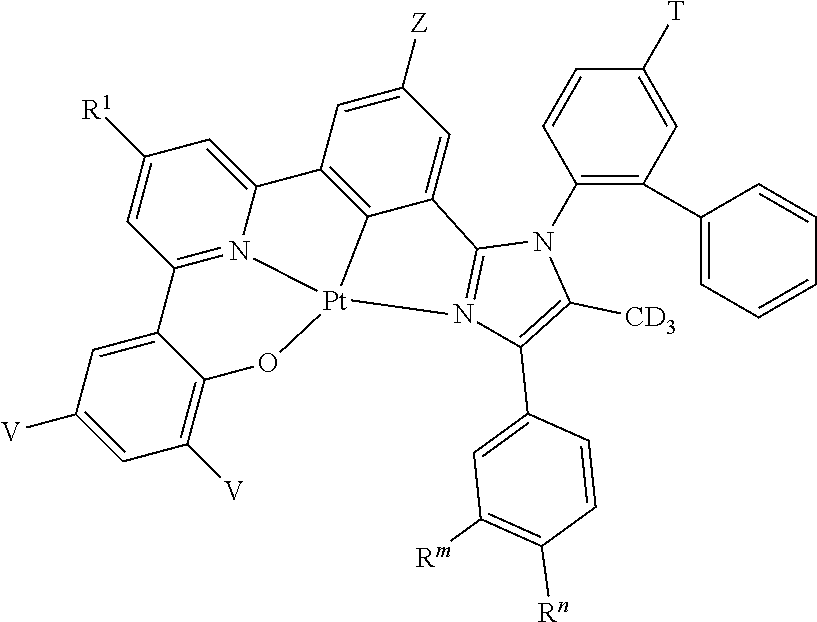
C1(N2C3=N(C(C4=CC([Rm])=C([Rn])C=C4)=C2[CD3])[Pt]24C5=C(C=C([Z])C=C35)C3=CC([R1])=CC(=N32)C2=CC([V])=CC([V])=C2O4)=C(C2=CC=CC=C2)C=C([T])C=C1
